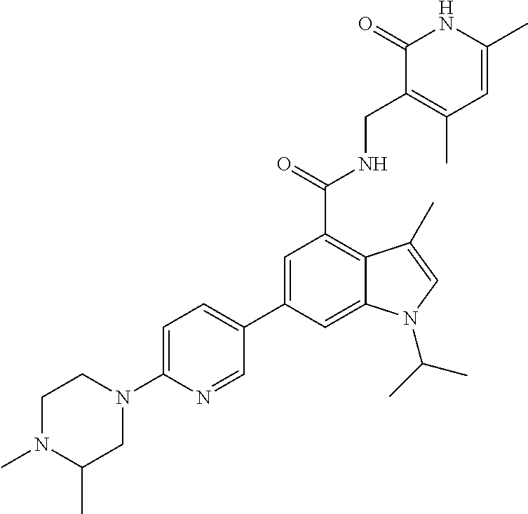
C1(C2=CC(C(=O)NCC3=C(C)C=C(C)NC3=O)=C3C(=C2)N(C(C)C)C=C3C)=CC=C(N2CCN(C)C(C)C2)N=C1
